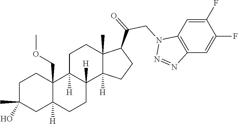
C1C(C)(O)CC2([H])C(COC)(C1)C1([H])C([H])(CC2)C2([H])C(C)(CC1)C(C(=O)CN1C3=C(C=C(F)C(F)=C3)N=N1)CC2
